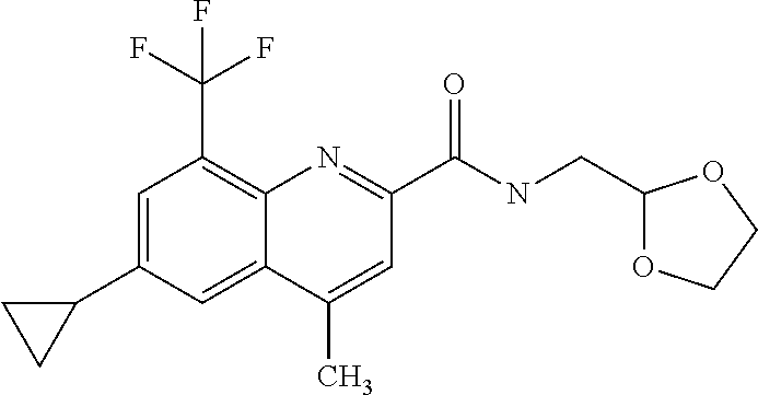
C1(C)=CC(C(NCC2OCCO2)=O)=NC2=C(C(F)(F)F)C=C(C3CC3)C=C12
